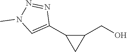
C1(CO)C(C2=CN(C)N=N2)C1
